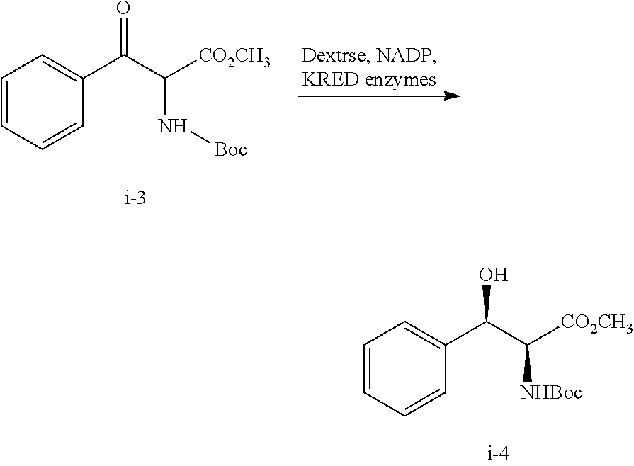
C1=CC=CC(C(C([CO2CH3])N[Boc])=O)=C1.C1=CC=CC(C(C([CO2CH3])[NHBoc])O)=C1
